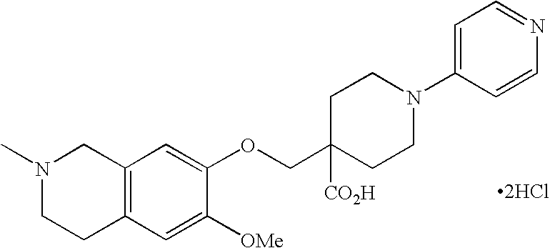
[2HCl].N1(C)CCC2=C(C1)C=C(OCC1([CO2H])CCN(C3=CC=NC=C3)CC1)C([OMe])=C2
